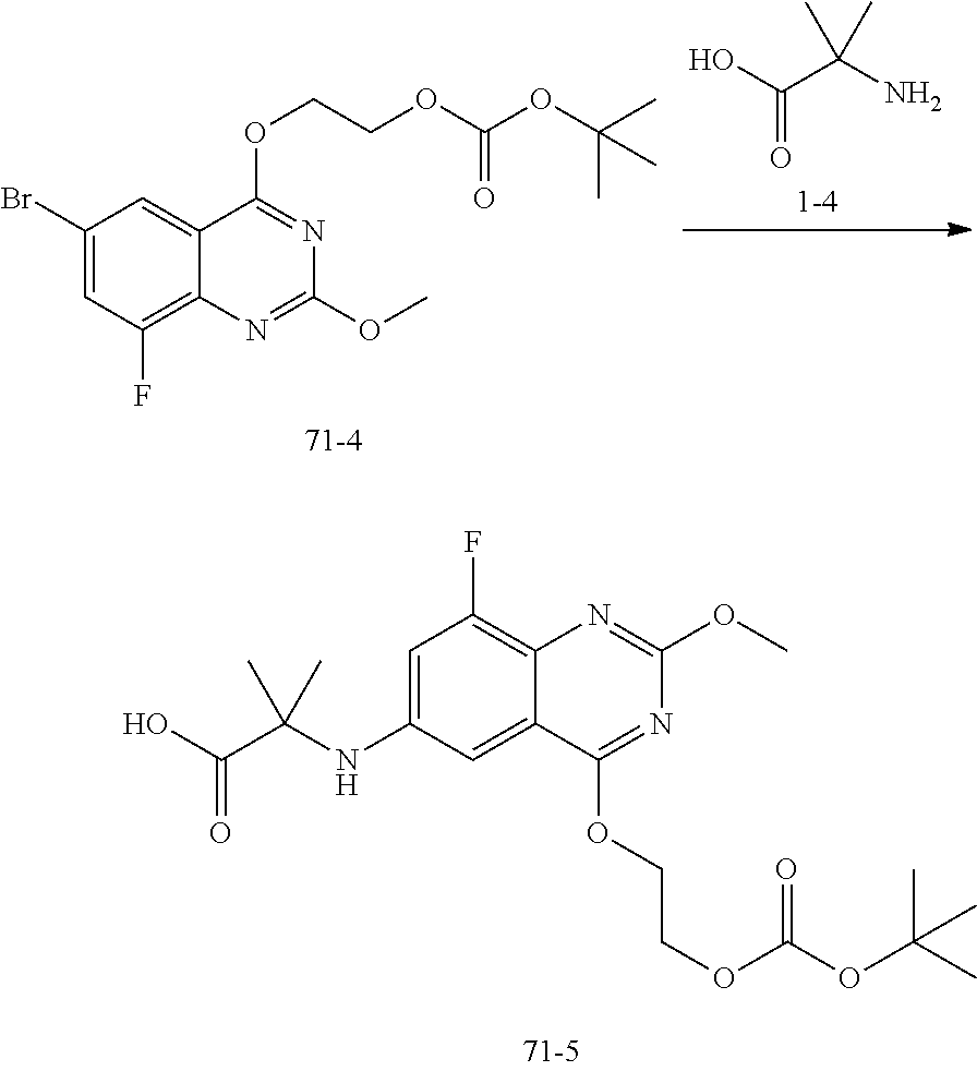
C1(NC(C(O)=O)(C)C)=CC(F)=C2C(=C1)C(OCCOC(OC(C)(C)C)=O)=NC(OC)=N2.C1(Br)=CC(F)=C2C(=C1)C(OCCOC(OC(C)(C)C)=O)=NC(OC)=N2.OC(C(N)(C)C)=O
